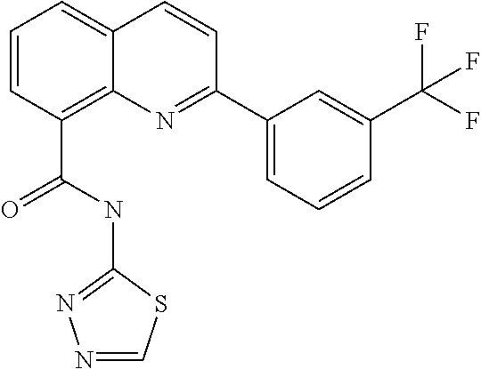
C(C1=C2C(=CC=C1)C=CC(C1=CC=CC(C(F)(F)F)=C1)=N2)(NC1=NN=CS1)=O
